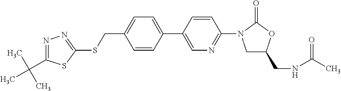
C1(CSC2=NN=C(C(C)(C)C)S2)=CC=C(C2=CN=C(N3CC(CNC(C)=O)OC3=O)C=C2)C=C1
